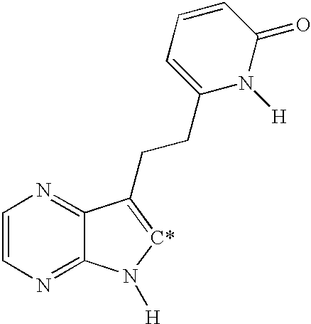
C1=CN=C2C(=N1)C(CCC1=CC=CC(=O)N1[H])=[C*]N2[H]
